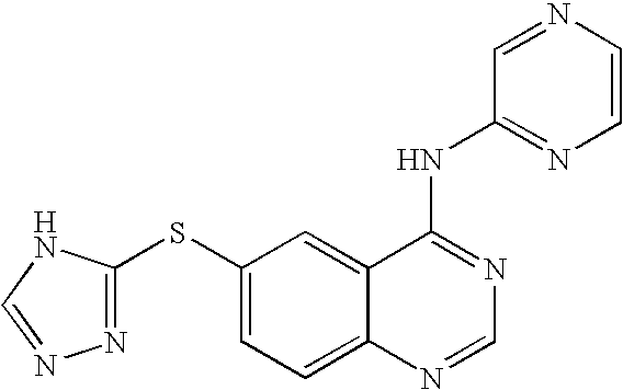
C1(SC2=CC=C3C(=C2)C(NC2=NC=CN=C2)=NC=N3)=NN=CN1
